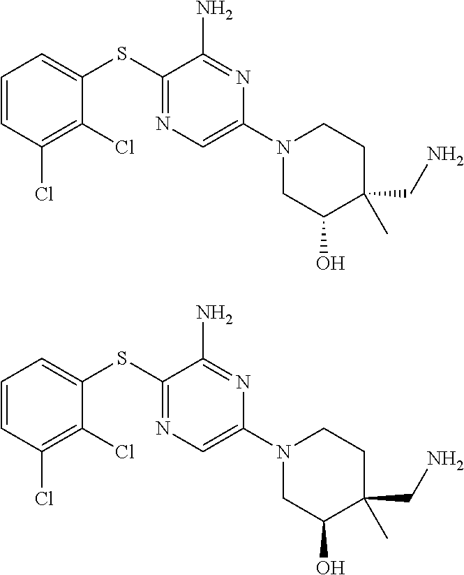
C1=CC(Cl)=C(Cl)C(SC2=NC=C(N3CC(O)C(CN)(C)CC3)N=C2N)=C1.C1=CC(Cl)=C(Cl)C(SC2=NC=C(N3CC(O)C(CN)(C)CC3)N=C2N)=C1
